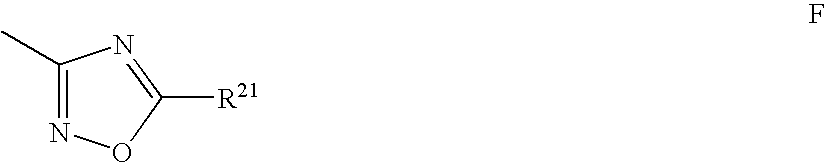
C1(C)=NOC([R21])=N1
